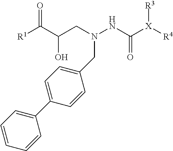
[R1]C(C(CN(NC([X]([R4])[R3])=O)CC1=CC=C(C2=CC=CC=C2)C=C1)O)=O
